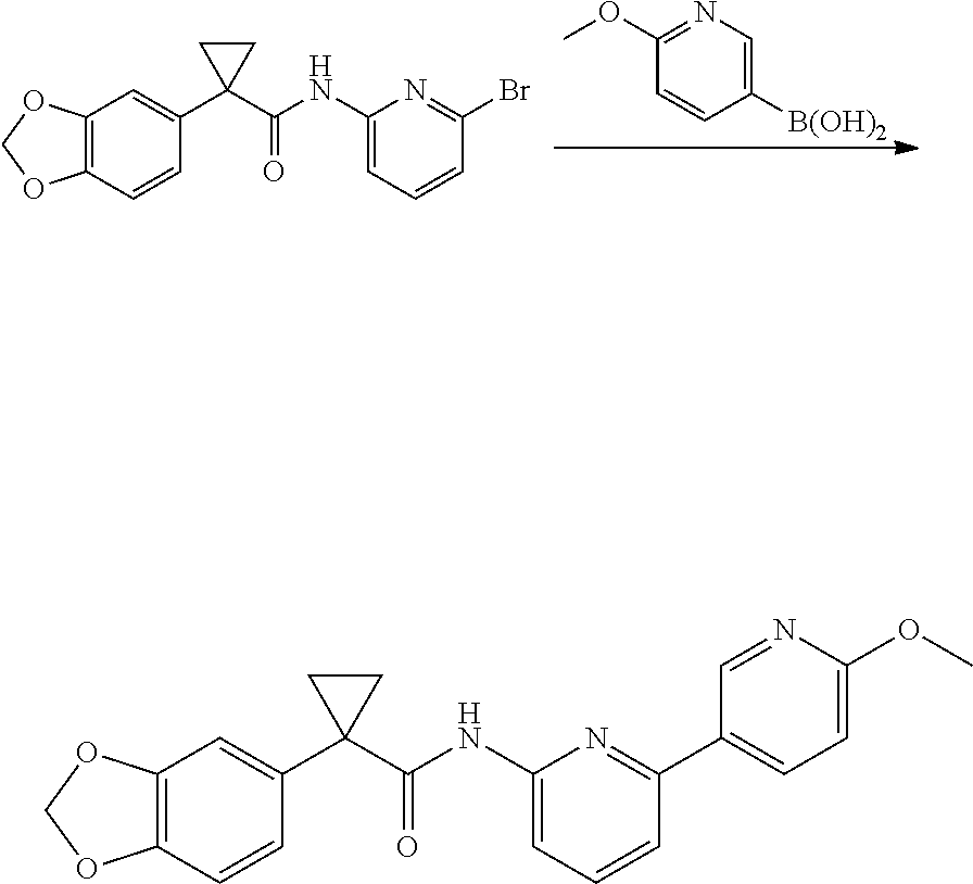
C12=C(C=CC(C3(C(NC4=CC=CC(Br)=N4)=O)CC3)=C1)OCO2.C1=CC([B(OH)2])=CN=C1OC.C12=C(C=CC(C3(C(NC4=CC=CC(C5=CC=C(OC)N=C5)=N4)=O)CC3)=C1)OCO2
